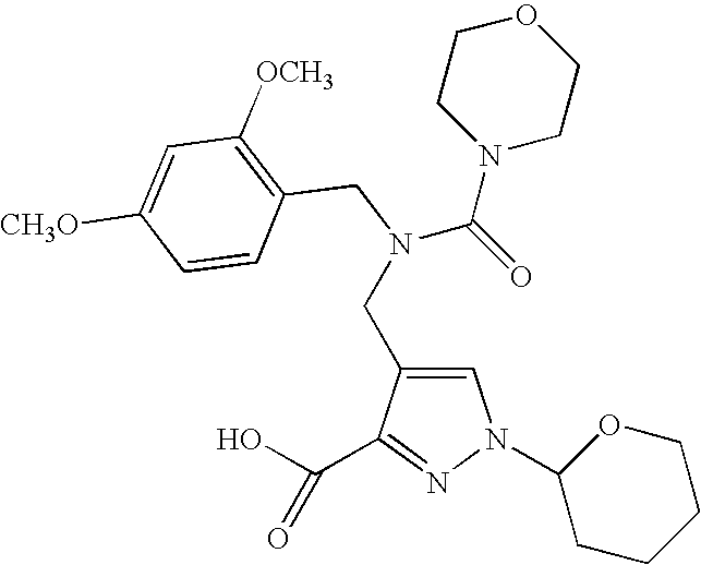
C1=C(CN(C(N2CCOCC2)=O)CC2=C([OCH3])C=C([CH3O])C=C2)C(C(O)=O)=NN1C1CCCCO1
